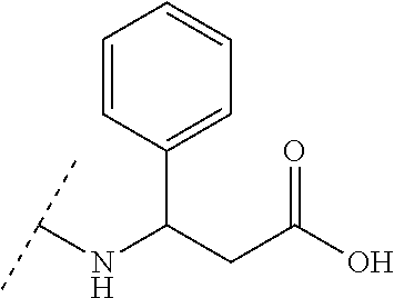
C1(C(CC(O)=O)NC(C)C)=CC=CC=C1
